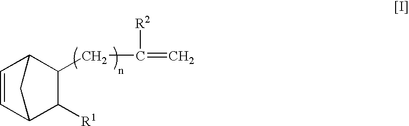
C1(CC(=C)[R2])C2C=CC(C1[R1])C2
